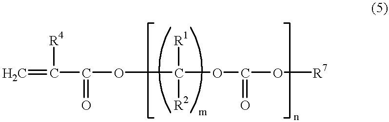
C=C(C(=O)OC([R1])([R2])OC(=O)O[R7])[R4]
